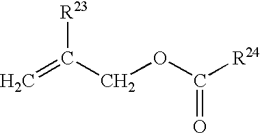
C=C(COC([R24])=O)[R23]
